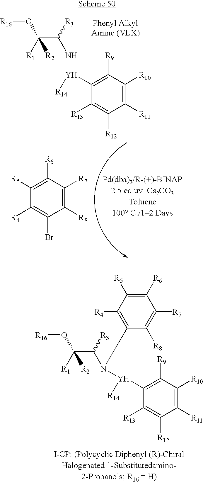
C(C([R2])(O[R16])[R1])([R3])N[Y](C1=C([R9])C([R10])=C([R11])C([R12])=C1[R13])[R14].C1([R5])=C([R6])C([R7])=C([R8])C(Br)=C1[R4].C([R2])(C([R3])N(C1=C([R4])C([R5])=C([R6])C([R7])=C1[R8])[Y]([R14])C1=C([R9])C([R10])=C([R11])C([R12])=C1[R13])(O[R16])[R1]
